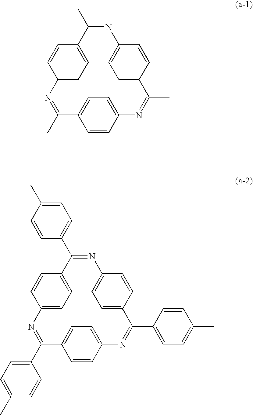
C1=CC2=CC=C1C(C)=NC1=CC=C(C=C1)C(C)=NC1=CC=C(C(C)=N2)C=C1.C1=CC2=CC=C1C(C1=CC=C(C)C=C1)=NC1=CC=C(C=C1)C(C1=CC=C(C)C=C1)=NC1=CC=C(C(C3=CC=C(C)C=C3)=N2)C=C1
